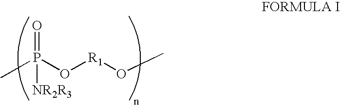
CP(O[R1]OC)(=O)[NR2R3]
